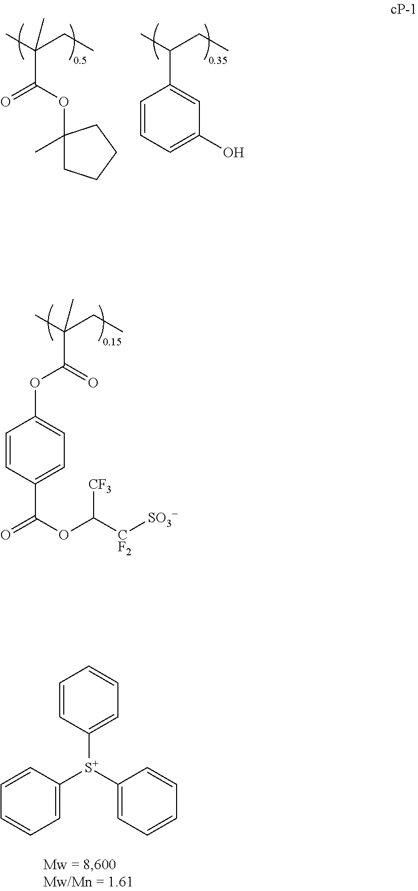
C1(C(C)CC)=CC(O)=CC=C1.C1(OC(=O)C(C)(CC)C)(C)CCCC1.C(C(C)(CC)C)(OC1=CC=C(C(=O)OC([CF3])[CF2][SO3-])C=C1)=O.C1=CC([S+](C2=CC=CC=C2)C2=CC=CC=C2)=CC=C1
